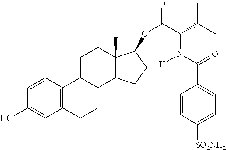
C1=CC2=C(C=C1O)CCC1C2CCC2(C)C1CCC2OC(=O)C(N([H])C(C1=CC=C([SO2NH2])C=C1)=O)C(C)C
